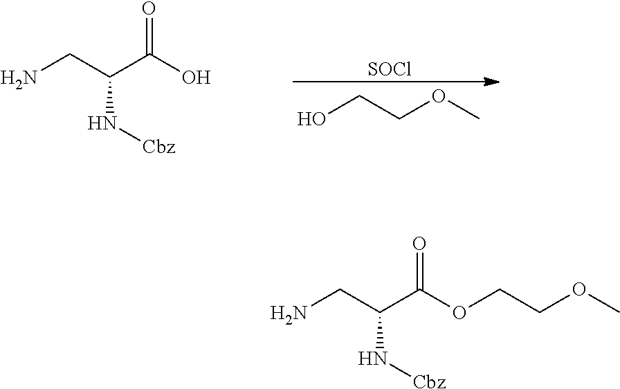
O=C(OCCOC)C(CN)N[Cbz].O=C(O)C(CN)N[Cbz].O(C)CCO.[SOCl]
